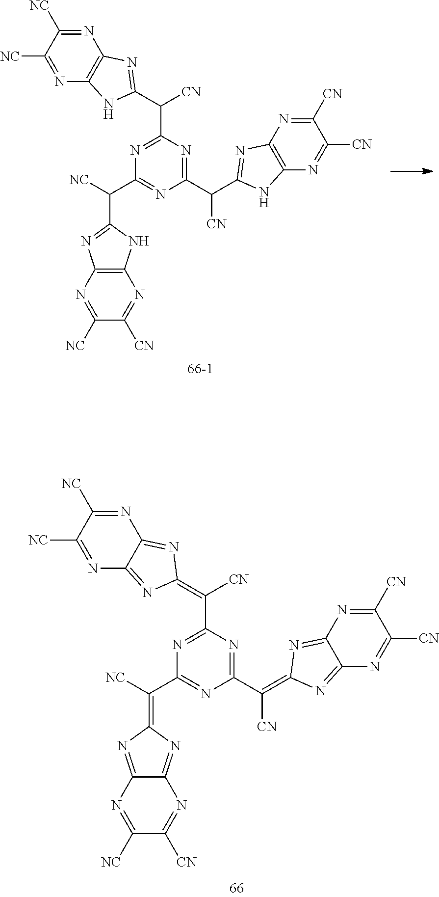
C1(C([CN])=C2N=C3C(=N2)N=C([CN])C([CN])=N3)=NC(C(=C2N=C3C(=N2)N=C([NC])C([NC])=N3)[CN])=NC(C([NC])=C2N=C3C(=N2)N=C([CN])C([NC])=N3)=N1.C1(C([CN])C2=NC3=C(N2)N=C([CN])C([CN])=N3)=NC(C(C2=NC3=C(N2)N=C([NC])C([NC])=N3)[CN])=NC(C([NC])C2=NC3=C(N2)N=C([CN])C([NC])=N3)=N1
